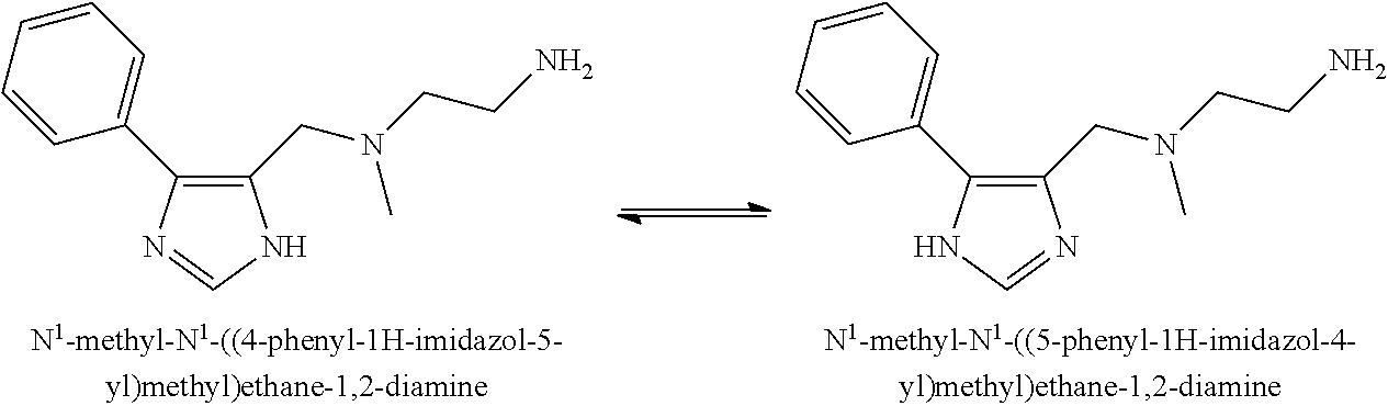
C1(C2=CC=CC=C2)=C(CN(CCN)C)NC=N1.C1(C2=CC=CC=C2)=C(CN(CCN)C)N=CN1
